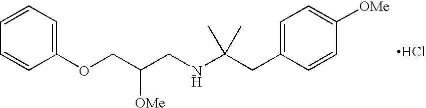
Cl.O(CC(CNC(CC1=CC=C([OMe])C=C1)(C)C)[OMe])C1=CC=CC=C1
